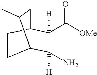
C1C2C([H])(N)C([H])(C([OMe])=O)C(C1)C1CC21
